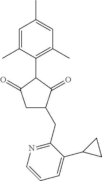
C1=C(C)C(C2C(=O)CC(CC3=NC=CC=C3C3CC3)C2=O)=C(C)C=C1C
